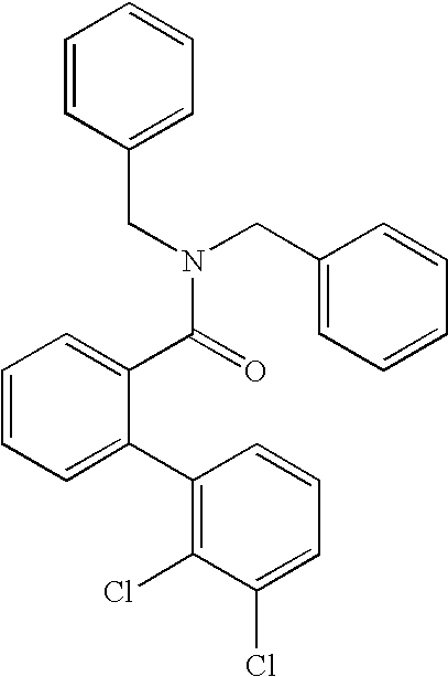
C1=C(C2=C(Cl)C(Cl)=CC=C2)C(C(N(CC2=CC=CC=C2)CC2=CC=CC=C2)=O)=CC=C1
